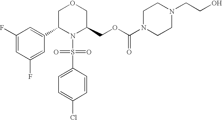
C1(F)=CC(F)=CC(C2N(S(=O)(=O)C3=CC=C(Cl)C=C3)C(COC(=O)N3CCN(CCO)CC3)COC2)=C1
